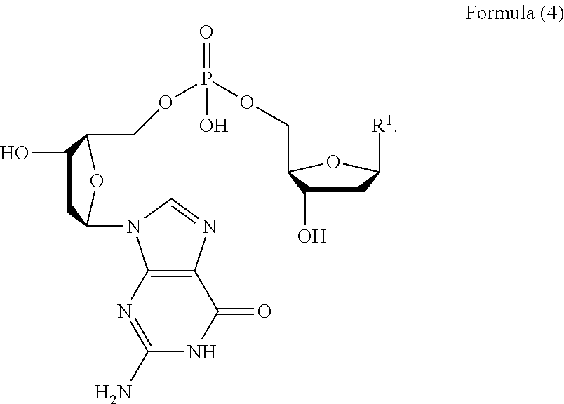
N1=C(N)NC(=O)C2=C1N(C1CC(O)C(COP(OCC3C(O)CC([R1])O3)(=O)O)O1)C=N2
